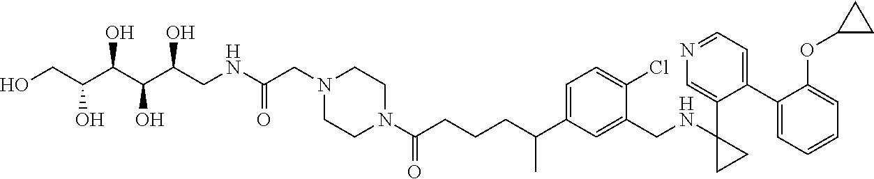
C(C(N1CCN(CC(=O)NCC(C(C(C(CO)O)O)O)O)CC1)=O)CCC(C1=CC=C(Cl)C(CNC2(C3=CN=CC=C3C3=CC=CC=C3OC3CC3)CC2)=C1)C
